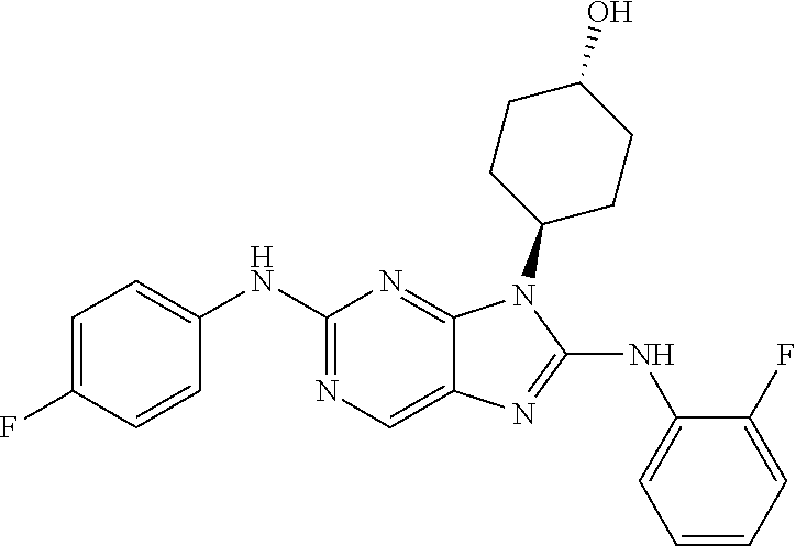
C1(NC2=CC=CC=C2F)=NC2=CN=C(NC3=CC=C(F)C=C3)N=C2N1C1CCC(O)CC1
